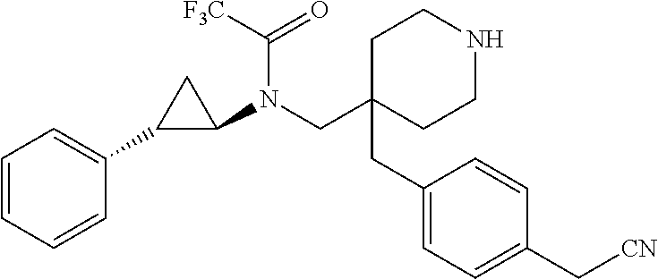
C(C1(CC2=CC=C(C[CN])C=C2)CCNCC1)N(C1C(C2=CC=CC=C2)C1)C(=O)[F3C]
